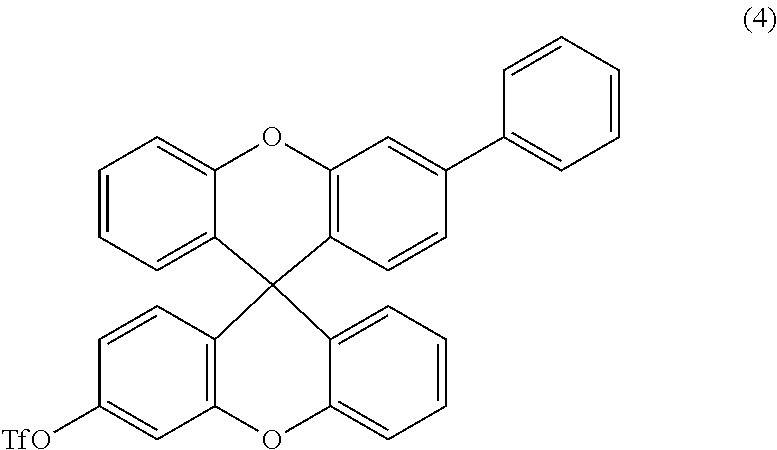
C1=CC=C2C(=C1)OC1=C(C23C2=C(C=C([TfO])C=C2)OC2=CC=CC=C23)C=CC(C2=CC=CC=C2)=C1
